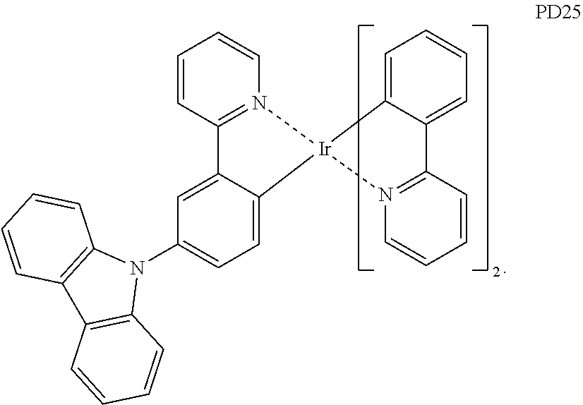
C1=C2C3=N(C=CC=C3)[Ir]3(C2=CC=C1N1C2=C(C4=C1C=CC=C4)C=CC=C2)N1=C(C2=CC=CC=C23)C=CC=C1
